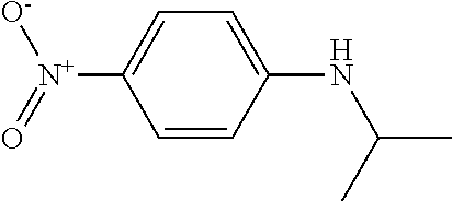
C1=CC([N+](=O)[O-])=CC=C1NC(C)C
